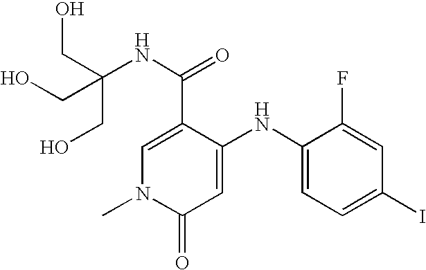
C1=C(C(=O)NC(CO)(CO)CO)C(NC2=CC=C(I)C=C2F)=CC(=O)N1C
